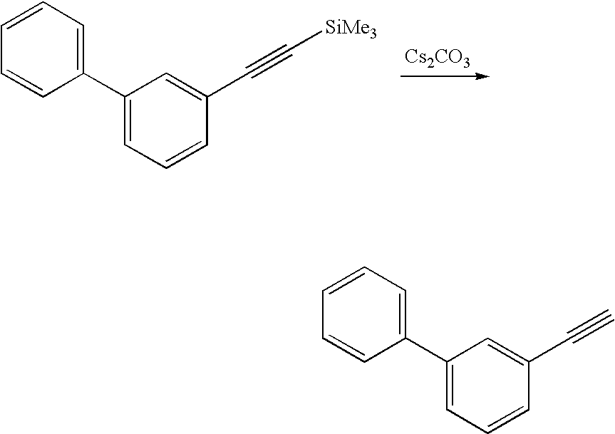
C1(C2=CC=CC(C#C[SiMe3])=C2)=CC=CC=C1.[Cs2CO3].C1(C2=CC=CC(C#C)=C2)=CC=CC=C1
